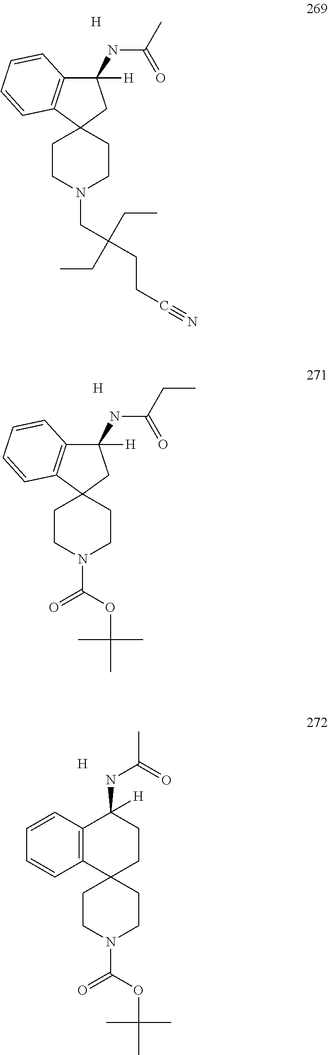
C12(CCN(CC(CC)(CC)CCC#N)CC1)CC([H])(NC(C)=O)C1=C2C=CC=C1.[H].C12(CCN(C(OC(C)(C)C)=O)CC1)CC([H])(NC(CC)=O)C1=C2C=CC=C1.[H].C12(CCN(C(OC(C)(C)C)=O)CC1)CCC([H])(NC(=O)C)C1=C2C=CC=C1.[H]
